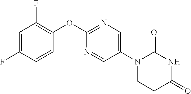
C1(OC2=NC=C(N3CCC(=O)NC3=O)C=N2)=C(F)C=C(F)C=C1
